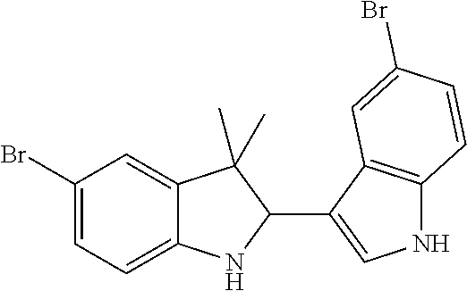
C1(Br)=CC=C2C(=C1)C(C)(C)C(C1=CNC3=C1C=C(Br)C=C3)N2
